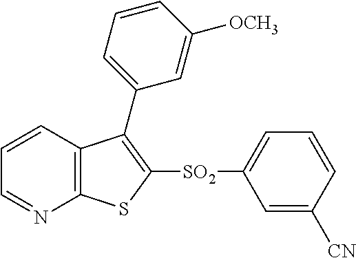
C1=CC2=C(N=C1)SC([SO2]C1=CC=CC([CN])=C1)=C2C1=CC=CC([OCH3])=C1
